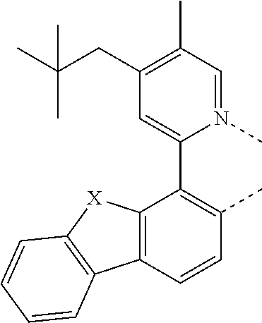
C12=C(C=CC(C)=C1C1=CC(CC(C)(C)C)=C(C)C=N1C)C1=C([X]2)C=CC=C1
